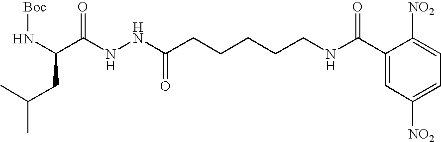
[Boc]NC(C(NNC(=O)CCCCCNC(C1=CC([NO2])=CC=C1[NO2])=O)=O)CC(C)C
